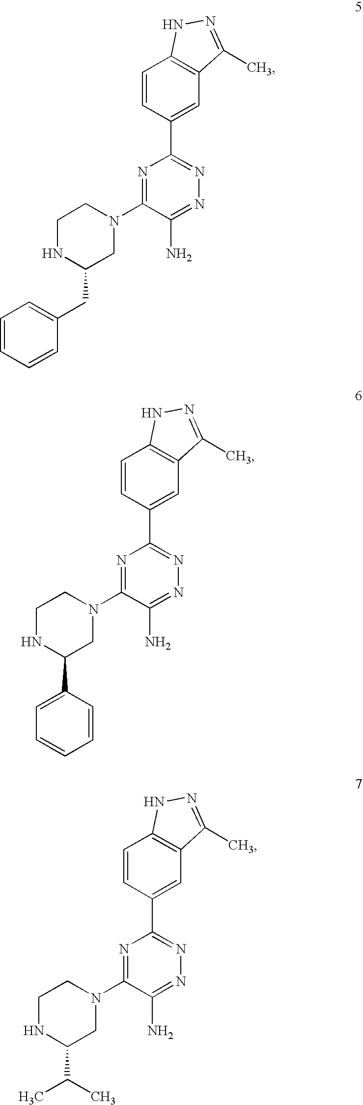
C1=CC(C2=NN=C(N)C(N3CCNC(CC4=CC=CC=C4)C3)=N2)=CC2=C1NN=C2C.C1=CC(C2=NN=C(N)C(N3CCNC(C4=CC=CC=C4)C3)=N2)=CC2=C1NN=C2C.C1=CC(C2=NN=C(N)C(N3CCNC(C(C)C)C3)=N2)=CC2=C1NN=C2C
